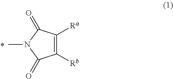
C1([Rb])=C([Ra])C(=O)N(C)C1=O
